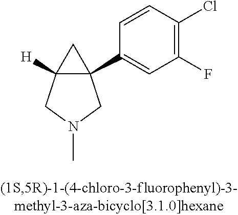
C12([H])C(C3=CC(F)=C(Cl)C=C3)(C1)CN(C)C2
